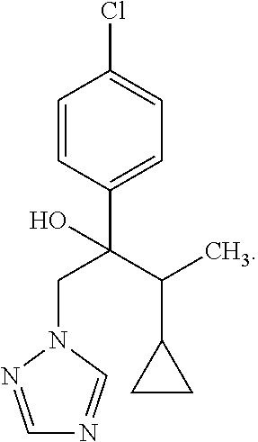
C1=CC(C(C(C)C2CC2)(CN2N=CN=C2)O)=CC=C1Cl
